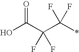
OC(C(C(*)(F)F)(F)F)=O
